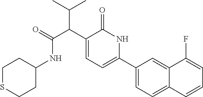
C(C(C1=CC=C(C2=CC=C3C(=C2)C(F)=CC=C3)NC1=O)C(=O)NC1CCSCC1)(C)C
